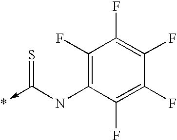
C1(F)=C(NC(=S)->*)C(F)=C(F)C(F)=C1F
